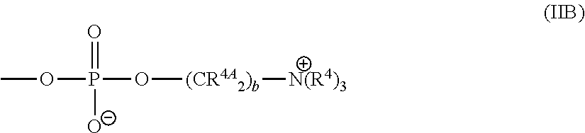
COP([O-])(O[(CR4A2)b][N(R4)3])=O
